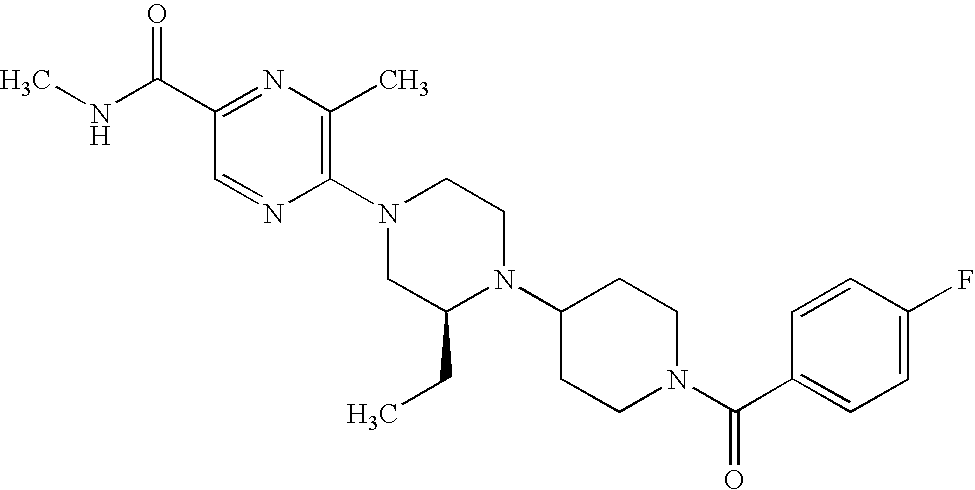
C1(C(NC)=O)=NC(C)=C(N2CC(CC)N(C3CCN(C(C4=CC=C(F)C=C4)=O)CC3)CC2)N=C1
